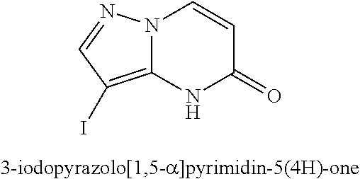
N12C(=C(I)C=N1)NC(=O)C=C2
